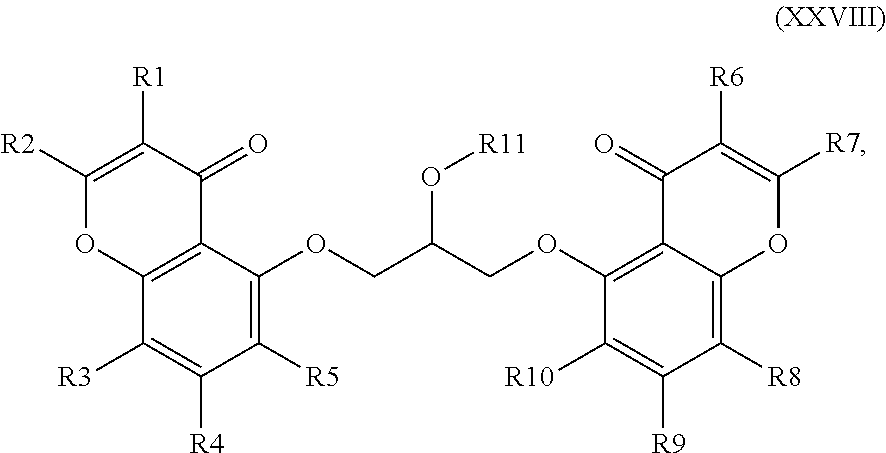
C1([R5])=C(OCC(COC2=C3C(=C([R8])C([R9])=C2[R10])OC([R7])=C([R6])C3=O)O[R11])C2=C(C([R3])=C1[R4])OC([R2])=C([R1])C2=O
